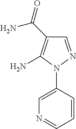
C1=NN(C2=CN=CC=C2)C(N)=C1C(=O)N
